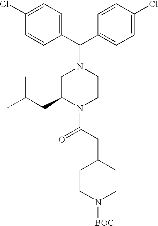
C1=C(Cl)C=CC(C(C2=CC=C(Cl)C=C2)N2CC(CC(C)C)N(C(CC3CCN([BOC])CC3)=O)CC2)=C1
